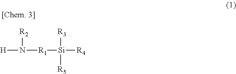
[H]N([R2])[R1][Si]([R3])([R5])[R4]
